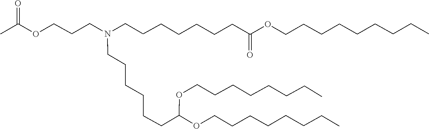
C(CCC)CCCCOC(CCCCCCN(CCCOC(=O)C)CCCCCCCC(=O)OCCCCCCCCC)OCCCCCCCC
